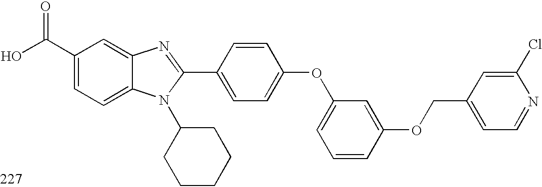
OC(C1=CC=C2C(=C1)N=C(C1=CC=C(OC3=CC=CC(OCC4=CC=NC(Cl)=C4)=C3)C=C1)N2C1CCCCC1)=O
